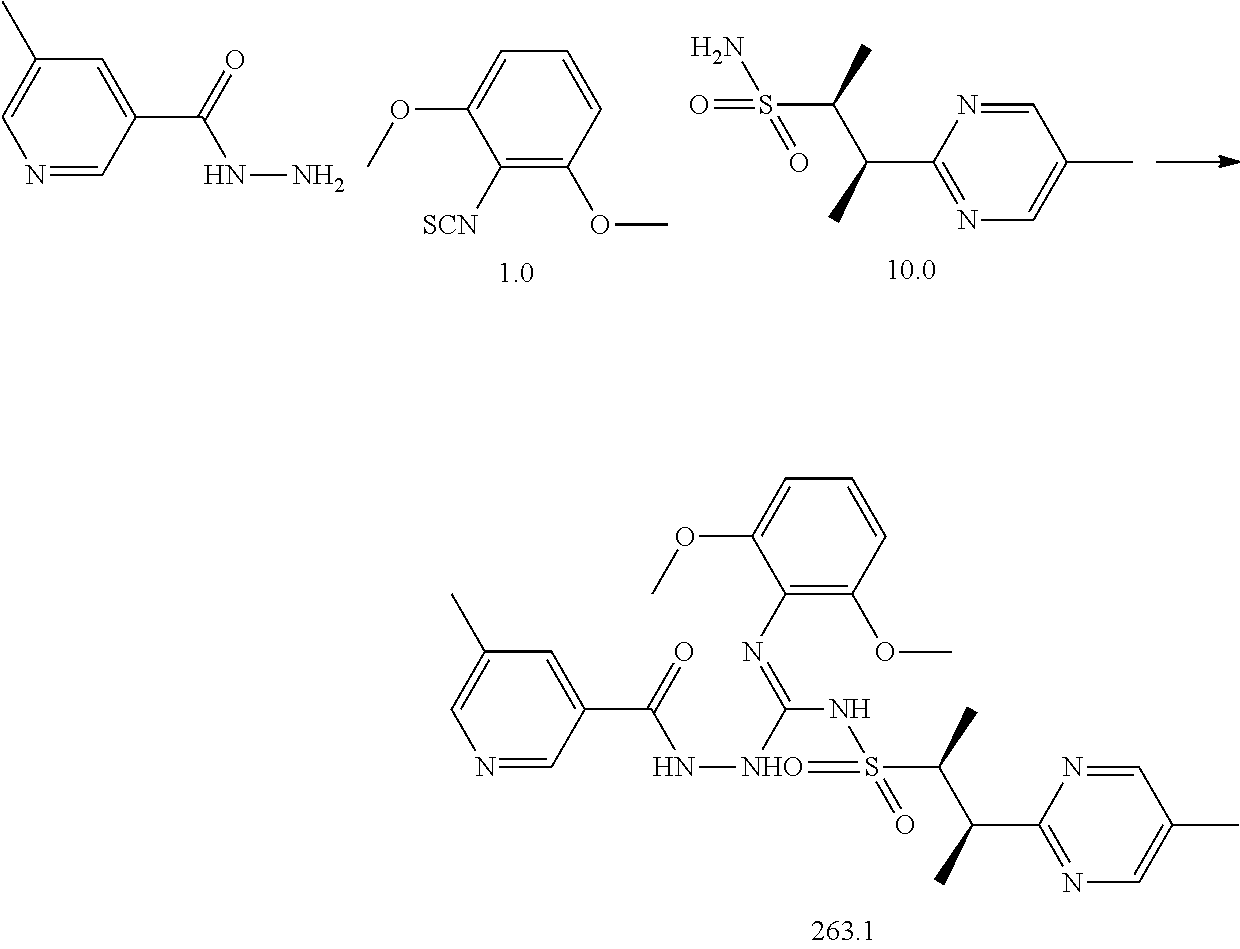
C1=NC(C(C)C(C)S2(=O)=[NHO](NC(C3=CC(C)=CN=C3)=O)C(=NC3=C(OC)C=CC=C3OC)N2)=NC=C1C.C1=CC(OC)=C([SCN])C(OC)=C1.C1=NC(C(C)C(C)S(=O)(N)=O)=NC=C1C.C1=C(C(=O)NN)C=NC=C1C
